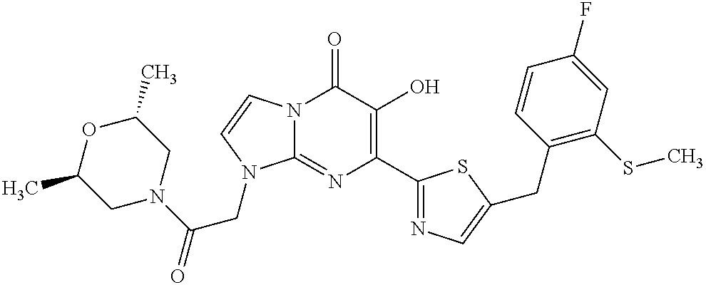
N12C(=NC(C3=NC=C(CC4=C(SC)C=C(F)C=C4)S3)=C(O)C1=O)N(CC(N1CC(C)OC(C)C1)=O)C=C2
